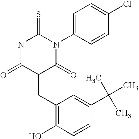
N1C(=O)C(=CC2=C(O)C=CC(C(C)(C)C)=C2)C(=O)N(C2=CC=C(Cl)C=C2)C1=S
